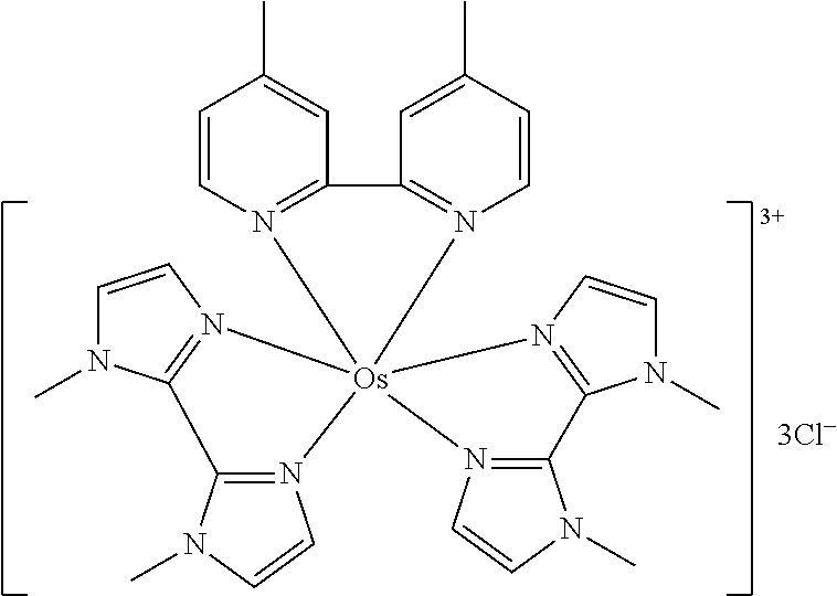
C1=CN2=C(C=C1C)C1=N(C=CC(C)=C1)[Os]213(N2=C(N(C)C=C2)C2=N1C=CN2C)N1=C(N(C)C=C1)C1=N3C=CN1C
